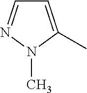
C1=C(C)N(C)N=C1
